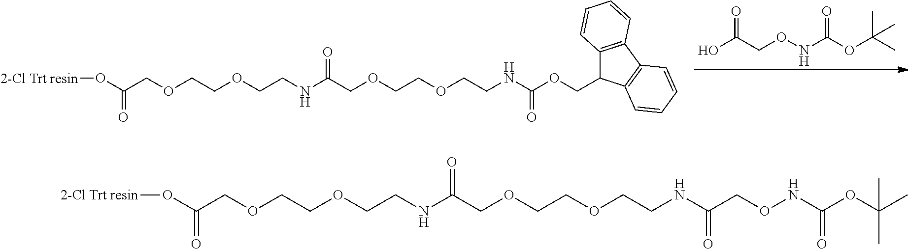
OC(CONC(OC(C)(C)C)=O)=O.O(C(COCCOCCNC(COCCOCCNC(OCC1C2=C(C3=C1C=CC=C3)C=CC=C2)=O)=O)=O)[2-Cl Trt resin].C(COCCOCCNC(COCCOCCNC(CONC(OC(C)(C)C)=O)=O)=O)(=O)O[2-Cl Trt resin]
